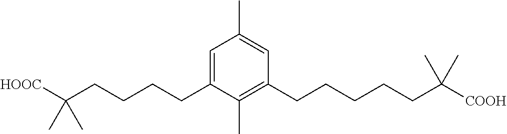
C1=C(CCCCC([HOOC])(C)C)C(C)=C(CCCCCC([COOH])(C)C)C=C1C
